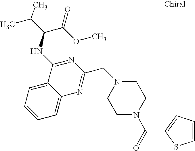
N1(CC2=NC3=CC=CC=C3C(NC(C(OC)=O)C(C)C)=N2)CCN(C(=O)C2=CC=CS2)CC1
